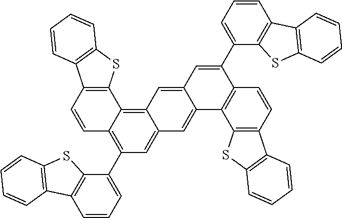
C1=CC2=C(C3=C4C(=CC(C5=CC=CC6=C5SC5=C6C=CC=C5)=C13)C=C1C(=C4)C=C(C3=CC=CC4=C3SC3=C4C=CC=C3)C3=C1C1=C(C=C3)C3=C(S1)C=CC=C3)SC1=C2C=CC=C1
